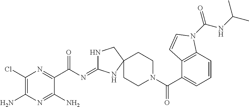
C1(Cl)=C(N)N=C(N)C(C(N=C2NCC3(N2)CCN(C(C2=CC=CC4=C2C=CN4C(NC(C)C)=O)=O)CC3)=O)=N1
